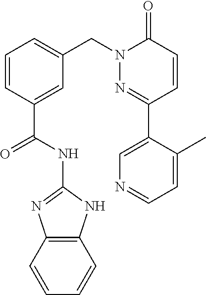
C12=C(NC(NC(C3=CC(CN4N=C(C5=CN=CC=C5C)C=CC4=O)=CC=C3)=O)=N1)C=CC=C2
